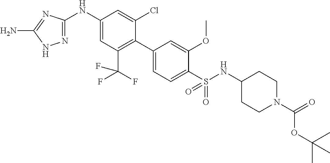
C1(NC2=CC(C(F)(F)F)=C(C3=CC=C(S(NC4CCN(C(=O)OC(C)(C)C)CC4)(=O)=O)C(OC)=C3)C(Cl)=C2)=NNC(N)=N1
